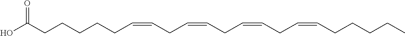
C(CCCCCC=CCC=CCC=CCC=CCCCCC)(O)=O
